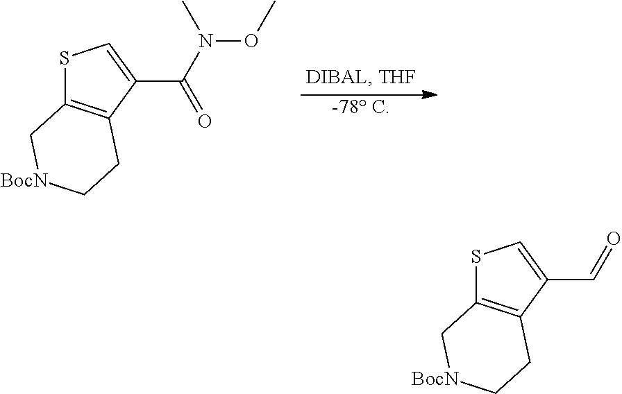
[-78 C].C1(C(N(OC)C)=O)=CSC2=C1CC[BocN]C2.C1(C=O)=CSC2=C1CC[BocN]C2
